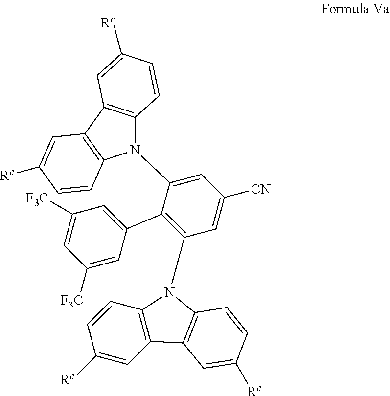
N1(C2=CC([CN])=CC(N3C4=C(C=C([Rc])C=C4)C4=C3C=CC([Rc])=C4)=C2C2=CC([F3C])=CC([F3C])=C2)C2=C(C3=C1C=CC([Rc])=C3)C=C([Rc])C=C2
